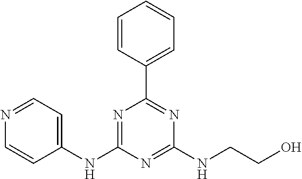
N1=CC=C(NC2=NC(C3=CC=CC=C3)=NC(NCCO)=N2)C=C1
